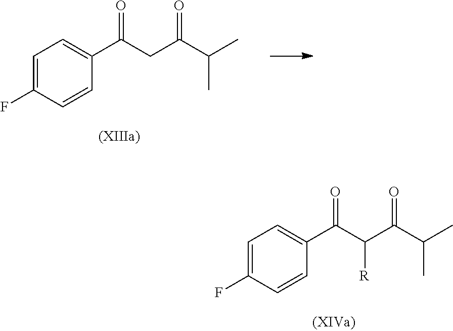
C1=C(F)C=CC(C(CC(C(C)C)=O)=O)=C1.C1=C(F)C=CC(C(C(C(C(C)C)=O)[R])=O)=C1
